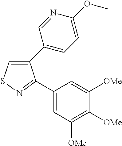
C1(C2=CC=C(OC)N=C2)=CSN=C1C1=CC([OMe])=C([OMe])C([OMe])=C1
